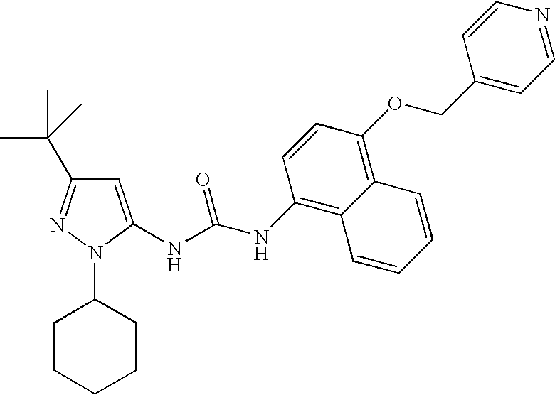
C1=C(NC(NC2=C3C(=C(OCC4=CC=NC=C4)C=C2)C=CC=C3)=O)N(C2CCCCC2)N=C1C(C)(C)C
